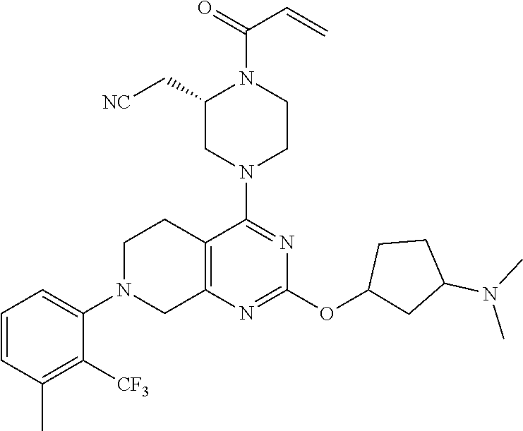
C1=CC(C)=C([CF3])C(N2CC3=C(CC2)C(N2CCN(C(=O)C=C)C(C[NC])C2)=NC(OC2CC(N(C)C)CC2)=N3)=C1
